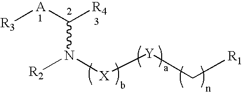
[R3][A]C([R4])N([X][Y]C[R1])[R2]
